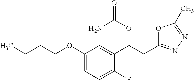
O(C(C1=CC(OCCCC)=CC=C1F)CC1=NN=C(C)O1)C(=O)N
